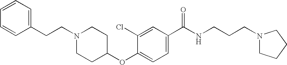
C(N1CCC(OC2=CC=C(C(NCCCN3CCCC3)=O)C=C2Cl)CC1)CC1=CC=CC=C1
